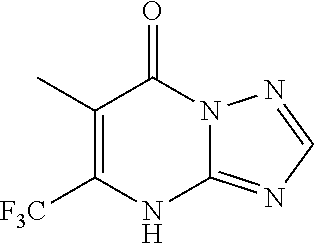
C12=NC=NN1C(=O)C(C)=C([F3C])N2
